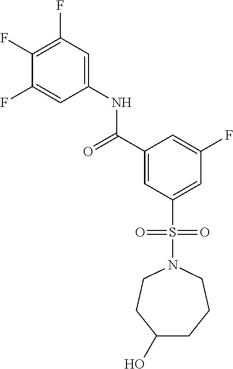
C(C1=CC(S(N2CCCC(O)CC2)(=O)=O)=CC(F)=C1)(=O)NC1=CC(F)=C(F)C(F)=C1
